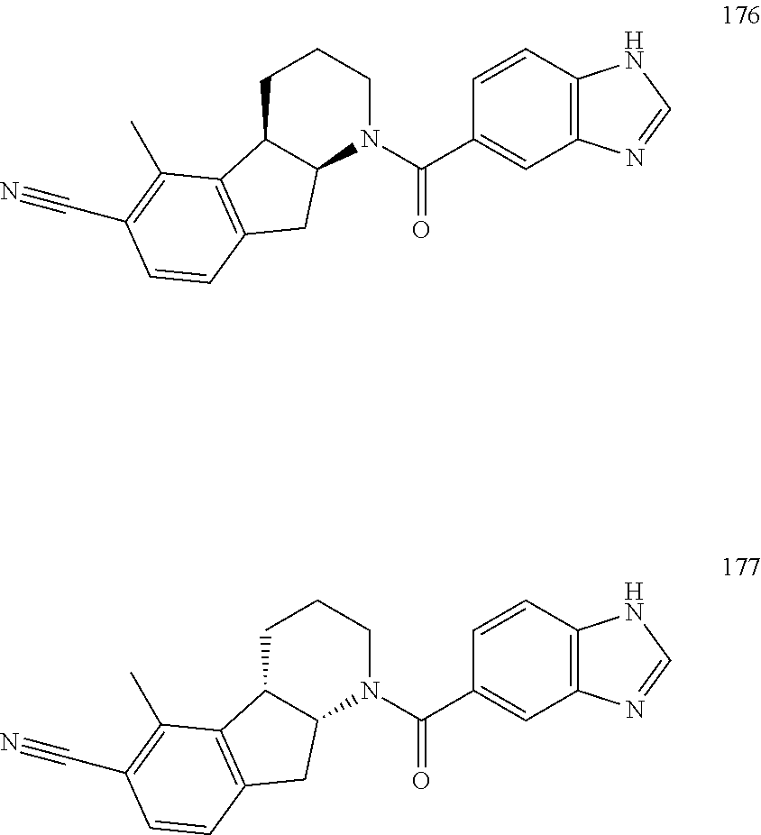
C1C2C(N(C(C3=CC4=C(C=C3)NC=N4)=O)CC1)CC1=C2C(C)=C(C#N)C=C1.C1C2C(N(C(C3=CC4=C(C=C3)NC=N4)=O)CC1)CC1=C2C(C)=C(C#N)C=C1
